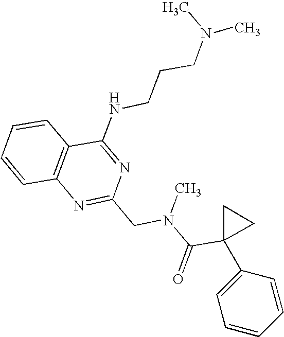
C1=CC2=C(C=C1)C(NCCCN(C)C)=NC(CN(C(C1(C3=CC=CC=C3)CC1)=O)C)=N2
